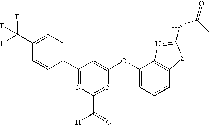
C1(C(F)(F)F)=CC=C(C2=NC(C(=O)[H])=NC(OC3=CC=CC4=C3N=C(NC(=O)C)S4)=C2)C=C1
